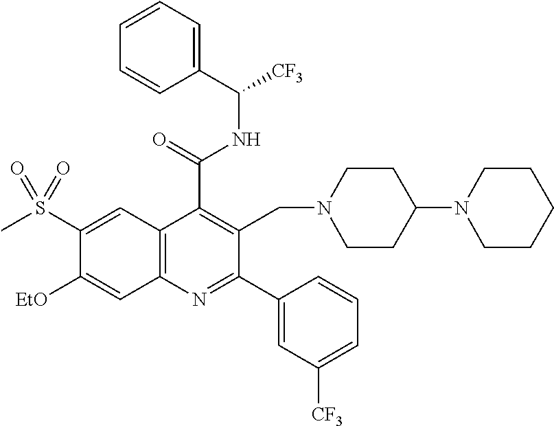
C1=CC=C(C([CF3])NC(C2=C(CN3CCC(N4CCCCC4)CC3)C(C3=CC([CF3])=CC=C3)=NC3=C2C=C(S(C)(=O)=O)C([OEt])=C3)=O)C=C1
